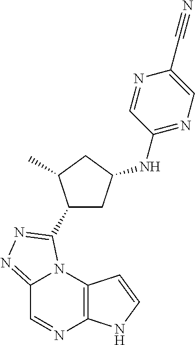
C12=NN=C(C3CC(NC4=NC=C(C#N)N=C4)CC3C)N1C1=C(N=C2)NC=C1
